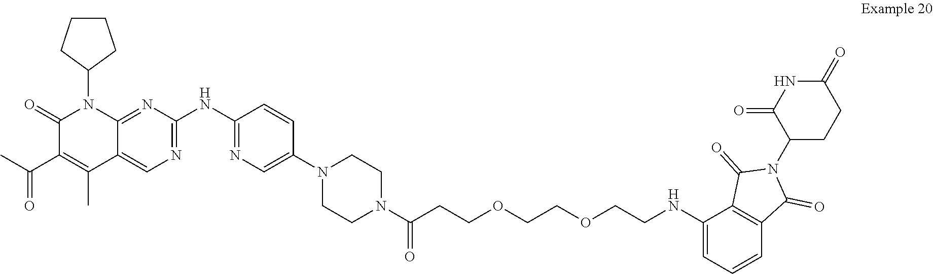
N1(C2=CN=C(NC3=NC=C4C(C)=C(C(=O)C)C(=O)N(C5CCCC5)C4=N3)C=C2)CCN(C(=O)CCOCCOCCNC2=CC=CC3=C2C(=O)N(C2C(=O)NC(=O)CC2)C3=O)CC1
